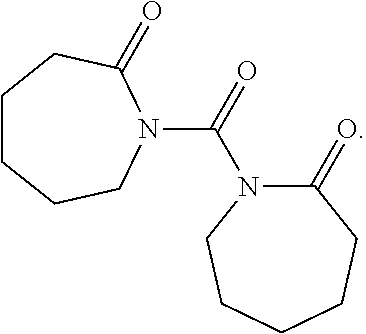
C1CCCN(C(=O)N2C(=O)CCCCC2)C(=O)C1
